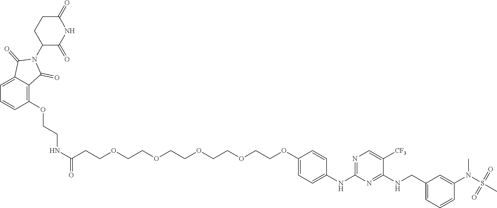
C(COCCOCCOCCOCCOC1=CC=C(NC2=NC=C([CF3])C(NCC3=CC=CC(N(C)S(C)(=O)=O)=C3)=N2)C=C1)C(NCCOC1=C2C(=CC=C1)C(=O)N(C1C(=O)NC(=O)CC1)C2=O)=O
